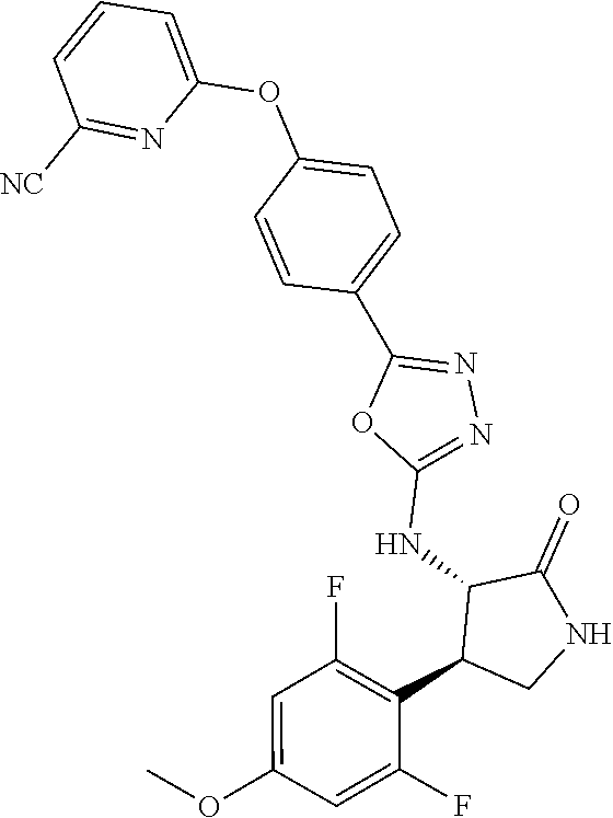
C1(NC2C(C3=C(F)C=C(OC)C=C3F)CNC2=O)=NN=C(C2=CC=C(OC3=CC=CC([NC])=N3)C=C2)O1
